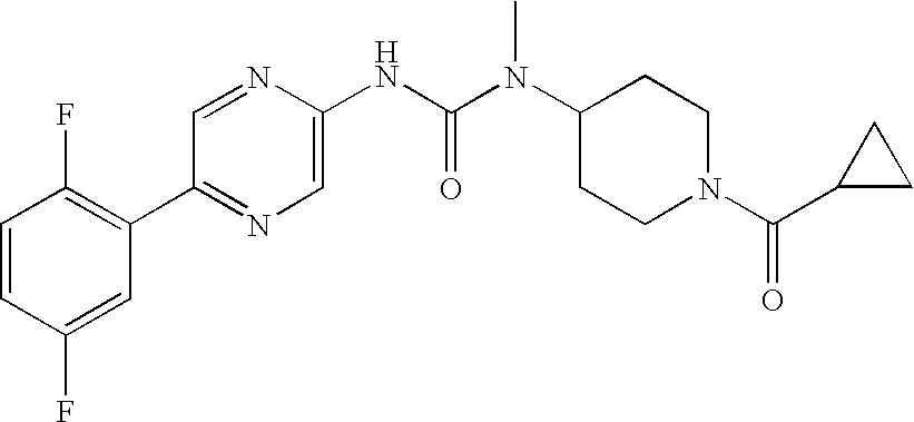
C1=CC(F)=CC(C2=NC=C(NC(N(C3CCN(C(C4CC4)=O)CC3)C)=O)N=C2)=C1F
